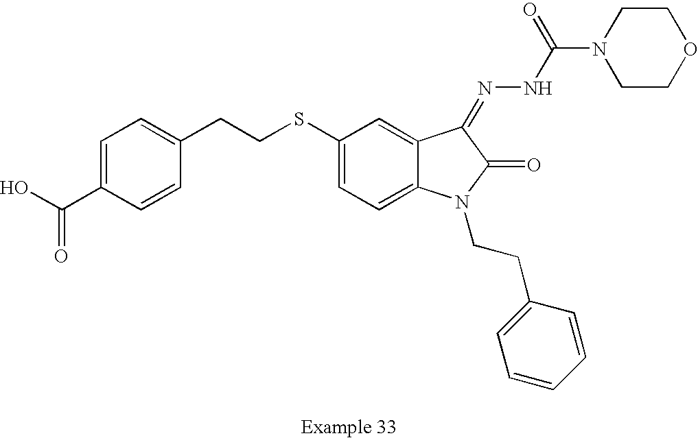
C1=C(C(O)=O)C=CC(CCSC2=CC=C3C(=C2)C(=NNC(=O)N2CCOCC2)C(=O)N3CCC2=CC=CC=C2)=C1
